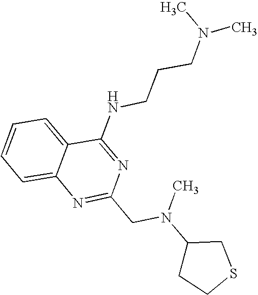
C1=CC=C2C(=C1)N=C(CN(C1CCSC1)C)N=C2NCCCN(C)C
